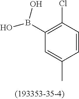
CC1=CC(B(O)O)=C(Cl)C=C1
